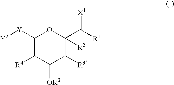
C1([Y][Y2])C([R4])C([OR3])C([R3])C(C([R1])=[X1])([R2])O1
